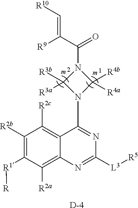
C1([R2b])=C([R1][R])C([R2a])=C2C(=C1[R2c])C(N1C([R4b])([R4a])N(C(=O)C(=C[R10])[R9])C1([R3a])[R3b])=NC([L3][R5])=N2.[D]
